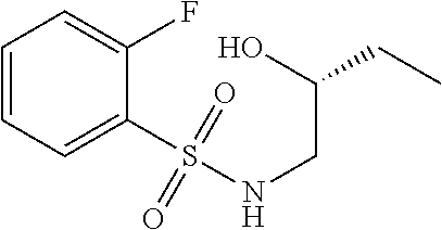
C1=CC=C(S(NCC(CC)O)(=O)=O)C(F)=C1
